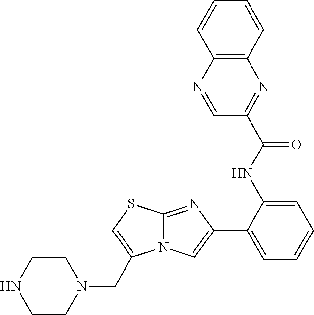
C1(NC(C2=NC3=C(N=C2)C=CC=C3)=O)=CC=CC=C1C1=CN2C(=N1)SC=C2CN1CCNCC1
